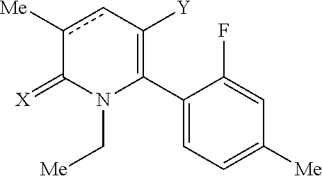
C1(C2=C([Y])cc([Me])C(=[X])N2C[Me])=CC=C([Me])C=C1F
